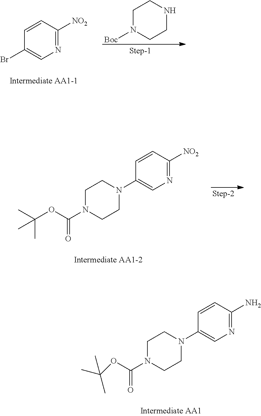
C1=CC(Br)=CN=C1[NO2].C1N([Boc])CCNC1.C1=CC(N2CCN(C(OC(C)(C)C)=O)CC2)=CN=C1[NO2].C1=CC(N2CCN(C(OC(C)(C)C)=O)CC2)=CN=C1N
